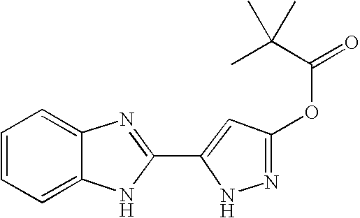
C1=C2C(=CC=C1)N=C(C1=CC(OC(C(C)(C)C)=O)=NN1)N2
